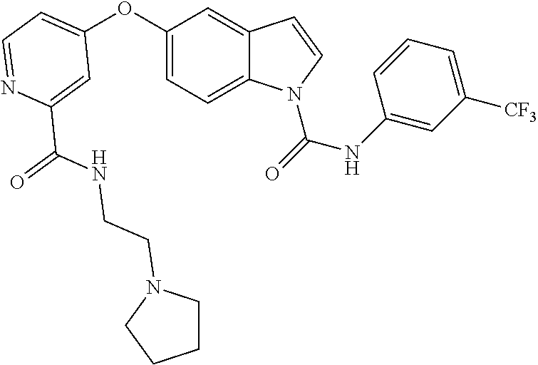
C1=C(C(NCCN2CCCC2)=O)N=CC=C1OC1=CC=C2C(=C1)C=CN2C(=O)NC1=CC([CF3])=CC=C1
